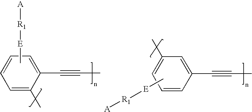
C1=CC=C(C#CC)C(C)=C1.C[E][R1][A].C1=CC=C(C)C=C1C#CC.C[E][R1][A]
